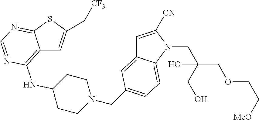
C12=C(NC3CCN(CC4=CC=C5C(=C4)C=C([CN])N5CC(CO)(COCC[MeO])O)CC3)N=CN=C1SC(C[CF3])=C2
